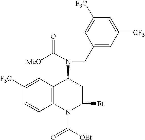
C12=C(C=C([F3C])C=C1)C(N(C([MeO])=O)CC1=CC([CF3])=CC([F3C])=C1)CC([Et])N2C(=O)[OEt]
